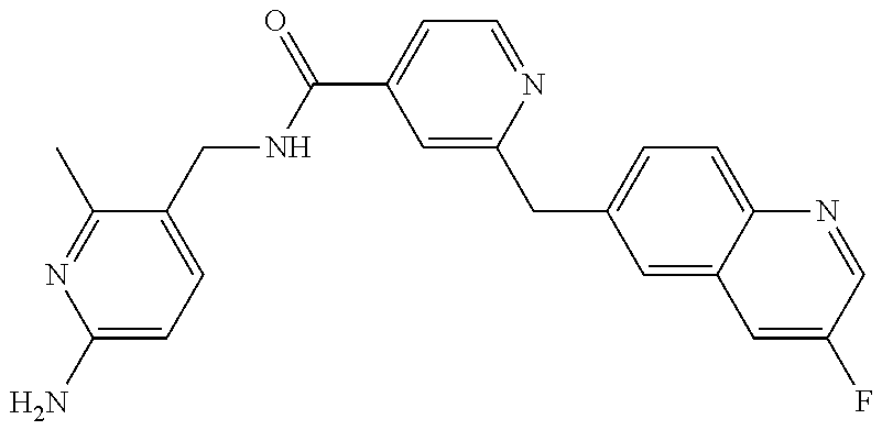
C1(N)=CC=C(CNC(C2=CC=NC(CC3=CC=C4C(=C3)C=C(F)C=N4)=C2)=O)C(C)=N1
